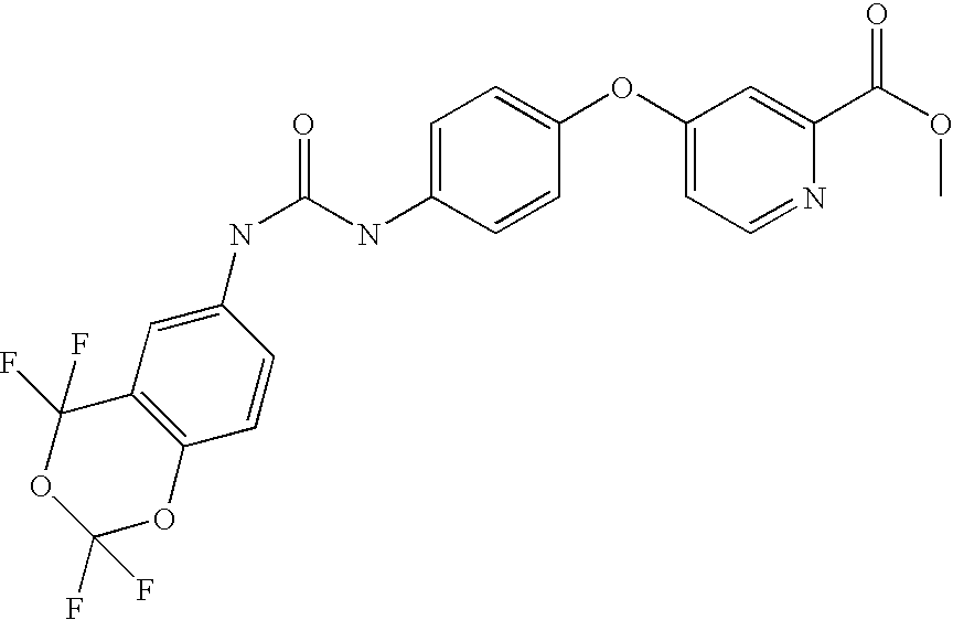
C(NC1=CC=C(OC2=CC=NC(C(=O)OC)=C2)C=C1)(=O)NC1=CC2=C(OC(F)(F)OC2(F)F)C=C1
